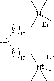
C(NCC[N+](C)(C)C)C[N+](C)(C)C.[-Br].[-Br]
